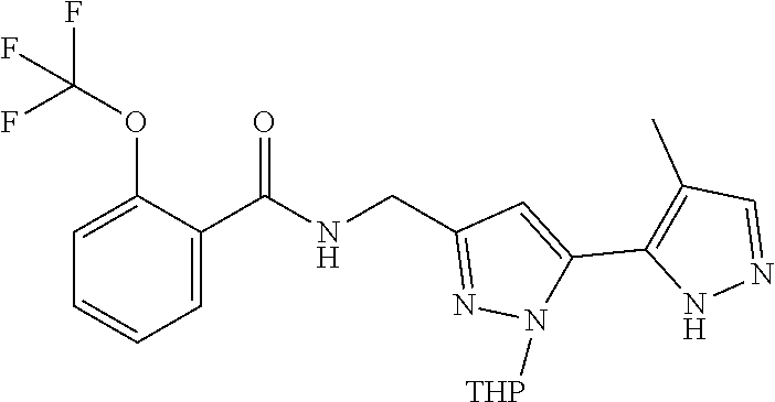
C1=C(OC(F)(F)F)C(C(NCC2=NN([THP])C(C3=C(C)C=NN3)=C2)=O)=CC=C1
